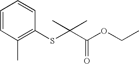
C1=CC(C)=C(SC(C)(C(=O)OCC)C)C=C1
